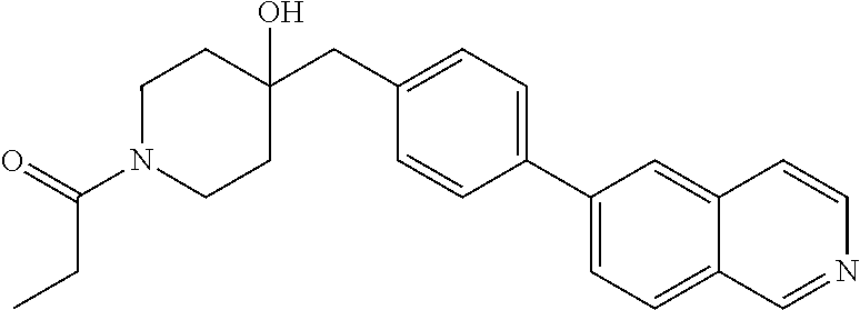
C(CC)(=O)N1CCC(CC2=CC=C(C3=CC=C4C(=C3)C=CN=C4)C=C2)(O)CC1
